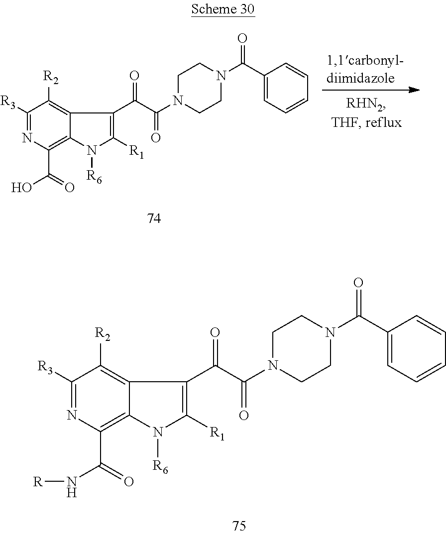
C1([R3])=NC(C(=O)O)=C2C(=C1[R2])C(C(C(=O)N1CCN(C(C3=CC=CC=C3)=O)CC1)=O)=C([R1])N2[R6].C1([R3])=NC(C(=O)N[R])=C2C(=C1[R2])C(C(C(=O)N1CCN(C(C3=CC=CC=C3)=O)CC1)=O)=C([R1])N2[R6]
